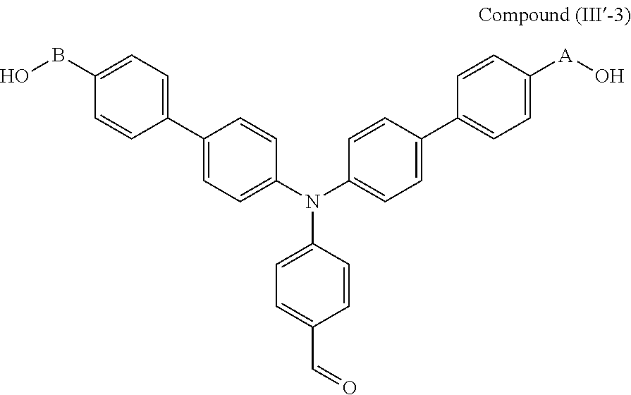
C1(BO)=CC=C(C2=CC=C(N(C3=CC=C(C=O)C=C3)C3=CC=C(C4=CC=C([A]O)C=C4)C=C3)C=C2)C=C1
